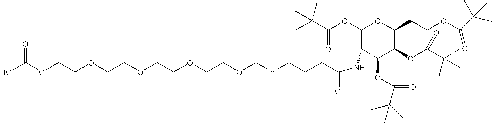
OC(OCCOCCOCCOCCOCCCCCC(=O)NC1C(OC(=O)C(C)(C)C)C(OC(C(C)(C)C)=O)C(CCOC(C(C)(C)C)=O)OC1OC(=O)C(C)(C)C)=O
